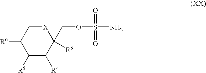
C1([R6])C([R5])C([R4])C(COS(N)(=O)=O)([R3])[X]C1
